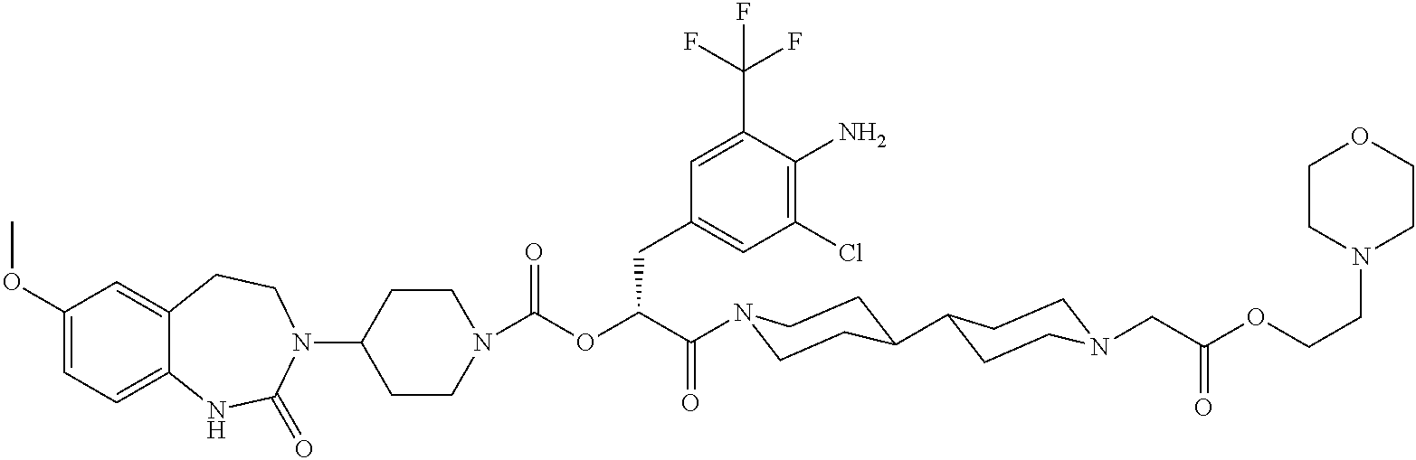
C1(N2C(=O)NC3=CC=C(OC)C=C3CC2)CCN(C(=O)OC(C(=O)N2CCC(C3CCN(CC(OCCN4CCOCC4)=O)CC3)CC2)CC2=CC(Cl)=C(N)C(C(F)(F)F)=C2)CC1
